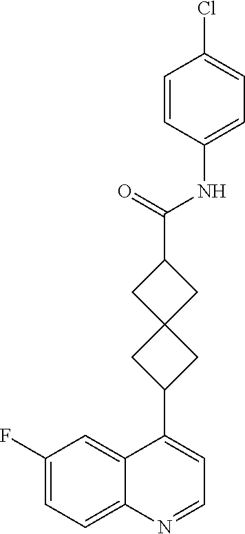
C1(NC(C2CC3(CC(C4=CC=NC5=CC=C(F)C=C54)C3)C2)=O)=CC=C(Cl)C=C1
